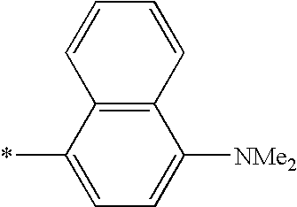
C1=C(*)C2=C(C([NMe2])=C1)C=CC=C2
